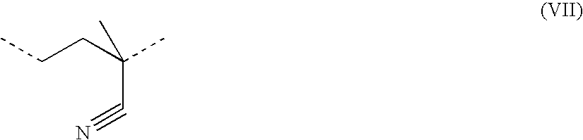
CCCC(C#N)(C)C
